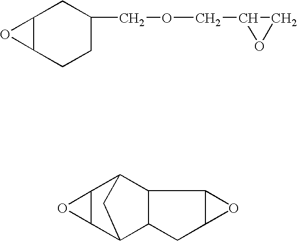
C12C(CCC(COCC3OC3)C1)O2.C12C(C3C4C(C1C3)C1C(C4)O1)O2
